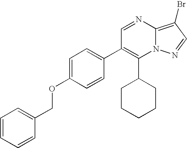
C1(C2CCCCC2)=C(C2=CC=C(OCC3=CC=CC=C3)C=C2)C=NC2=C(Br)C=NN12
